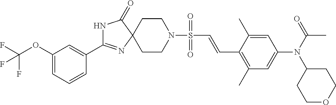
N1C(C2=CC(OC(F)(F)F)=CC=C2)=NC2(C1=O)CCN(S(=O)(=O)C=CC1=C(C)C=C(N(C(=O)C)C3CCOCC3)C=C1C)CC2
